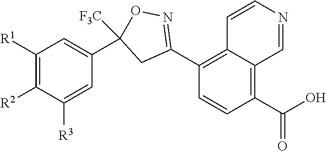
C1(C(O)=O)=C2C(=C(C3=NOC(C4=CC([R1])=C([R2])C([R3])=C4)([F3C])C3)C=C1)C=CN=C2
